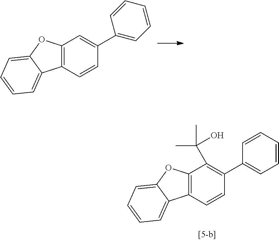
C12=C(C=CC(C3=CC=CC=C3)=C1)C1=CC=CC=C1O2.C12=C(C=CC(C3=CC=CC=C3)=C1C(C)(C)O)C1=CC=CC=C1O2
